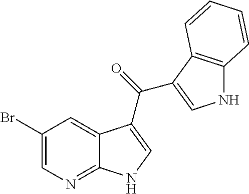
C1(Br)=CN=C2C(=C1)C(C(=O)C1=CNC3=C1C=CC=C3)=CN2
